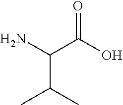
NC(C(C)C)C(=O)O
